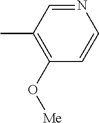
N1=CC(C)=C(O[Me])C=C1
